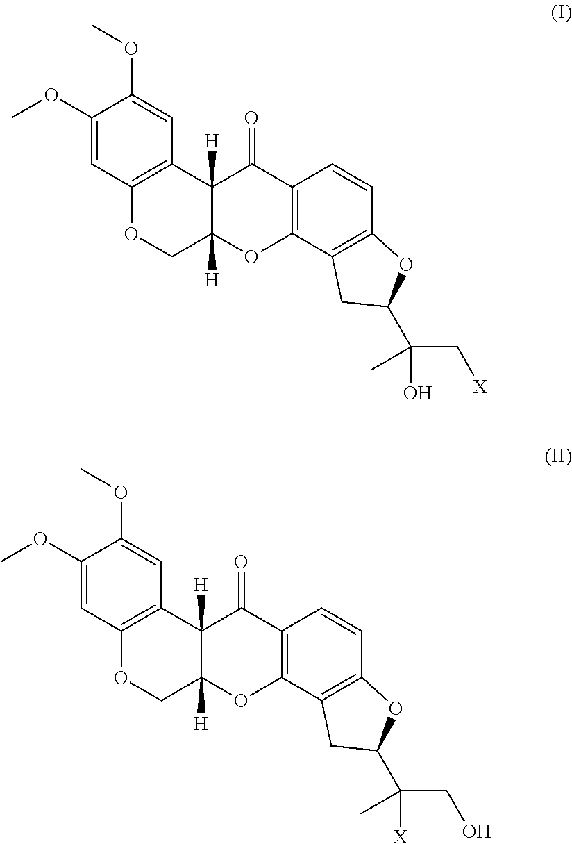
COC1=CC2=C(C=C1OC)C1([H])C([H])(CO2)OC2=C(C1=O)C=CC1=C2CC(C(C[X])(O)C)O1.COC1=CC2=C(C=C1OC)C1([H])C([H])(CO2)OC2=C(C1=O)C=CC1=C2CC(C(CO)([X])C)O1
